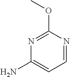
N1=C(OC)N=CC=C1N
